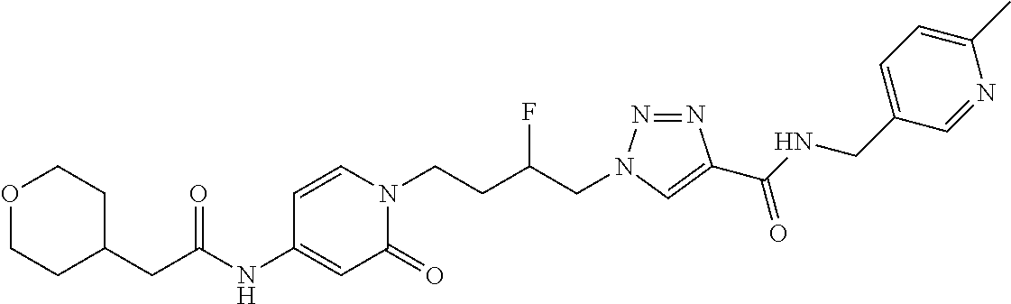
C(NC1=CC(=O)N(CCC(CN2N=NC(C(NCC3=CC=C(C)N=C3)=O)=C2)F)C=C1)(=O)CC1CCOCC1
